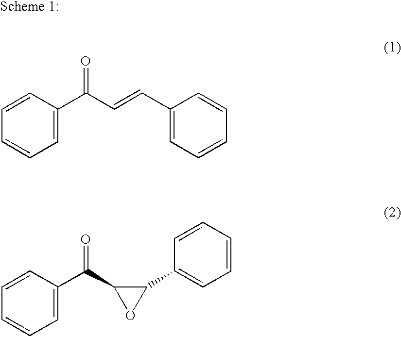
C1=CC=C(C(C=CC2=CC=CC=C2)=O)C=C1.C1=CC=C(C(C2OC2C2=CC=CC=C2)=O)C=C1
